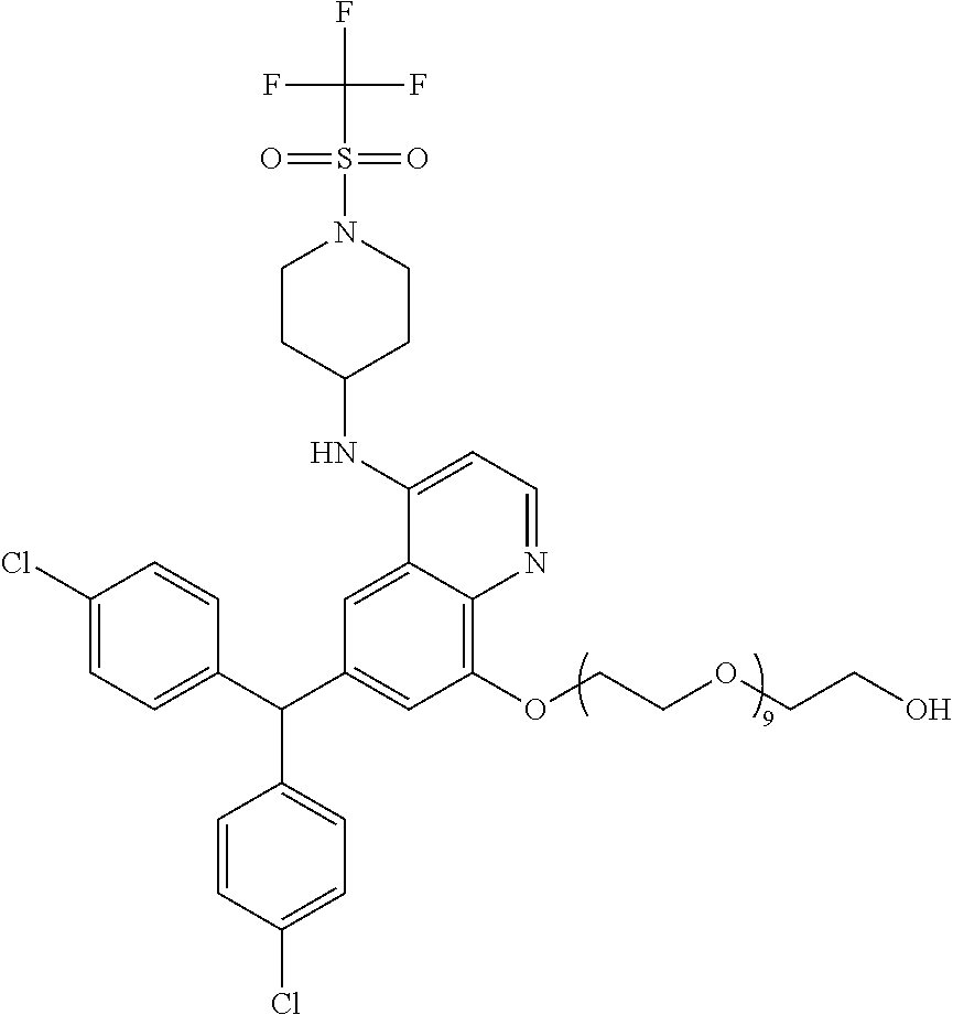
C1=CC(Cl)=CC=C1C(C1=CC=C(Cl)C=C1)C1=CC(OCCOCCO)=C2C(=C1)C(NC1CCN(S(=O)(=O)C(F)(F)F)CC1)=CC=N2
